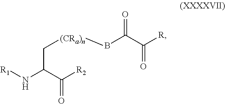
[(CRa)n](BC(=O)C(=O)[R])CC(C(=O)[R2])N[R1]
